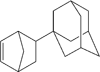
C1=CC2C(C34CC5CC(CC(C3)C5)C4)CC1C2
